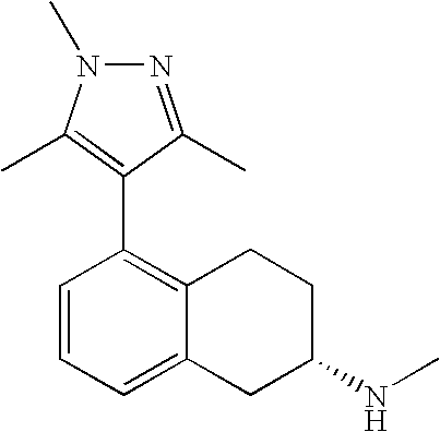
N1=C(C)C(C2=C3C(=CC=C2)CC(NC)CC3)=C(C)N1C
